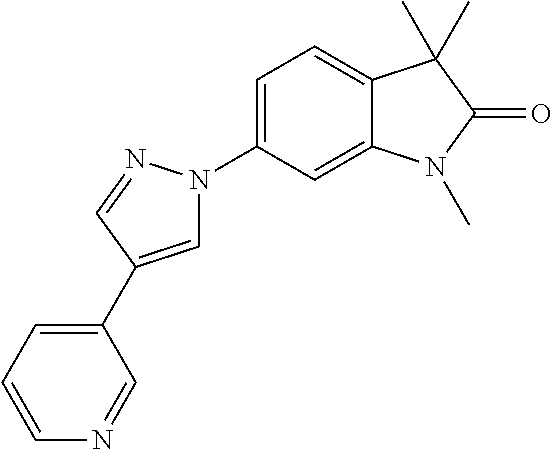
C1=C(C2=CC=CN=C2)C=NN1C1=CC=C2C(=C1)N(C)C(=O)C2(C)C
